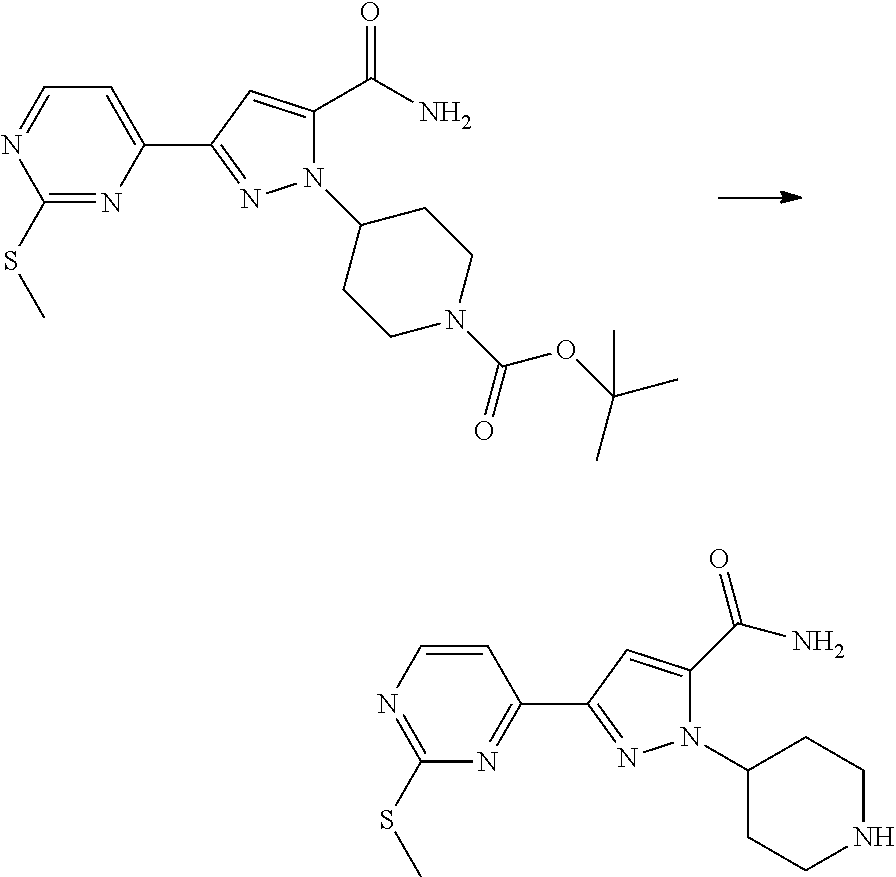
N1(C2CCNCC2)C(C(=O)N)=CC(C2=NC(SC)=NC=C2)=N1.N1(C2CCN(C(=O)OC(C)(C)C)CC2)C(C(N)=O)=CC(C2=CC=NC(SC)=N2)=N1
